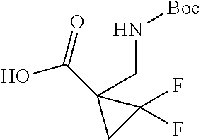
OC(=O)C1(CN[Boc])CC1(F)F
